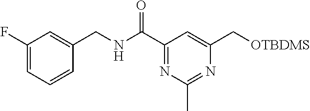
C1(F)=CC=CC(CNC(C2=NC(C)=NC(C[OTBDMS])=C2)=O)=C1
